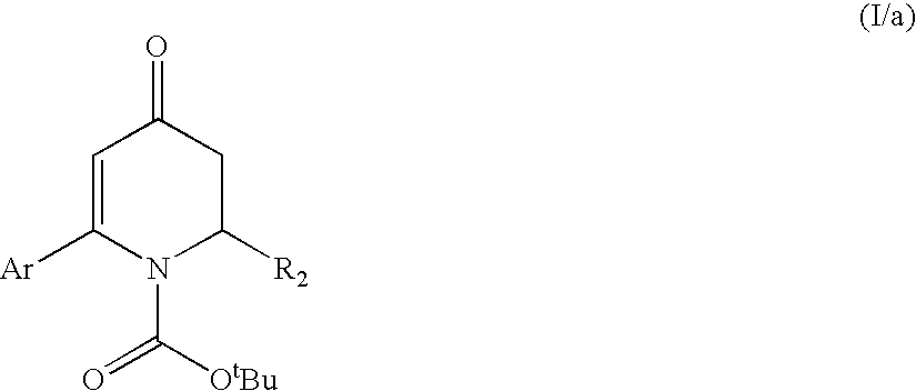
C1=C([Ar])N(C(=O)[OtBu])C([R2])CC1=O
